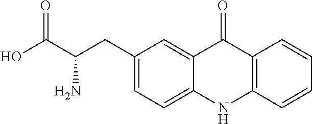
C1=CC2=C(C=C1)NC1=CC=C(CC(C(O)=O)N)C=C1C2=O
